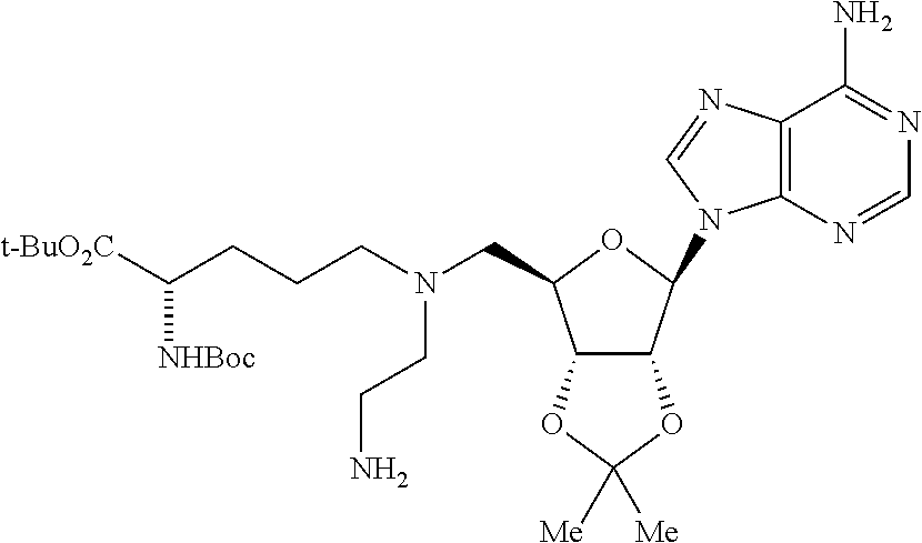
C12C(C(N3C4=C(N=C3)C(N)=NC=N4)OC1CN(CCN)CCCC([t-BuO2C])[NHBoc])OC([Me])([Me])O2
